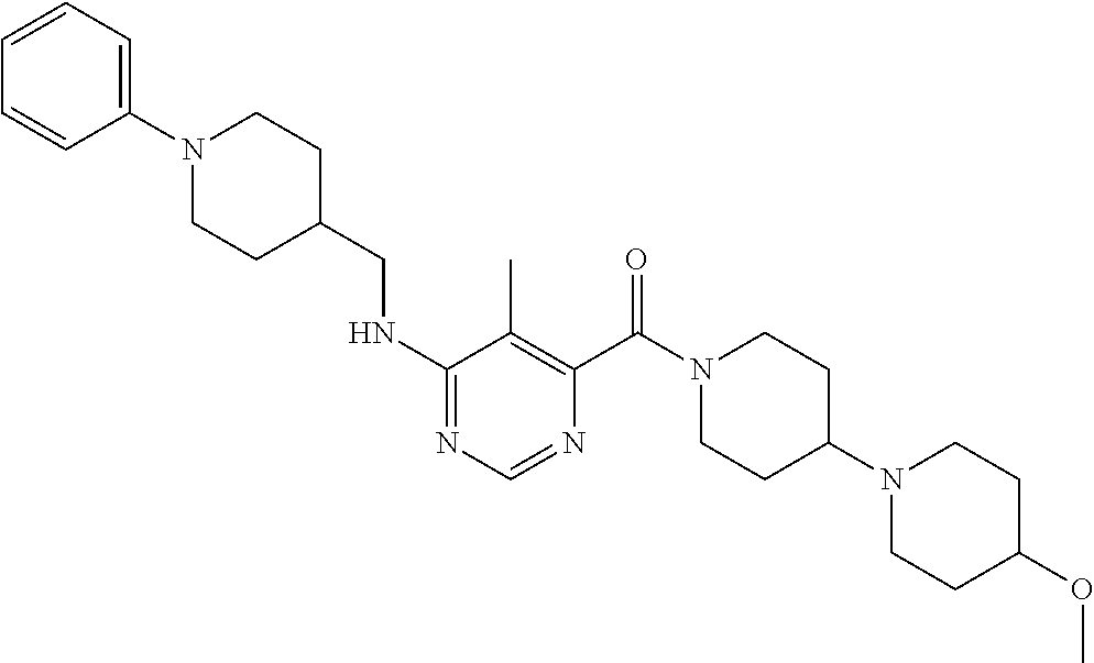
N1=C(NCC2CCN(C3=CC=CC=C3)CC2)C(C)=C(C(=O)N2CCC(N3CCC(OC)CC3)CC2)N=C1
